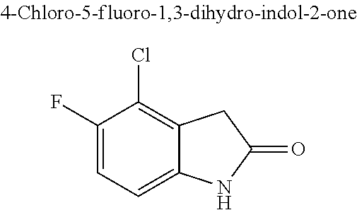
C1(F)=CC=C2C(=C1Cl)CC(=O)N2
